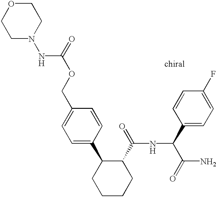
C1=C(C2CCCCC2C(=O)NC(C(N)=O)C2=CC=C(F)C=C2)C=CC(COC(=O)NN2CCOCC2)=C1
